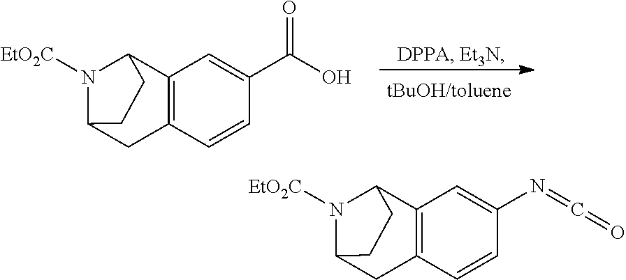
N1([EtO2C])C2CC3=C(C1CC2)C=C(C(O)=O)C=C3.N1([EtO2C])C2CC3=C(C1CC2)C=C(N=C=O)C=C3
